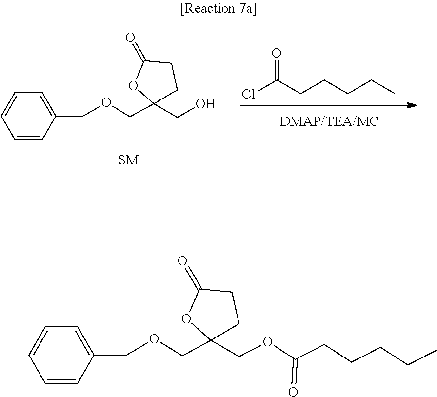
C1C(=O)OC(COCC2=CC=CC=C2)(CO)C1.ClC(CCCCC)=O.C1C(=O)OC(COCC2=CC=CC=C2)(COC(CCCCC)=O)C1
